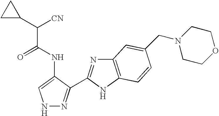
N1N=C(C2=NC3=C(N2)C=CC(CN2CCOCC2)=C3)C(NC(=O)C(C2CC2)[CN])=C1
